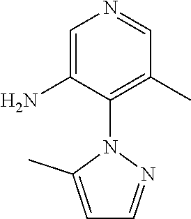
N1(C2=C(C)C=NC=C2N)C(C)=CC=N1
